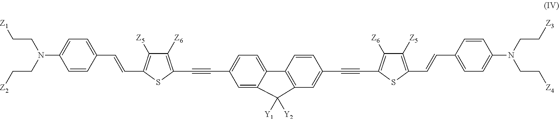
[Z1]CCN(CC[Z2])C1=CC=C(C=CC2=C([Z5])C([Z6])=C(C#CC3=CC=C4C(=C3)C([Y1])([Y2])C3=C4C=CC(C#CC4=C([Z6])C([Z5])=C(C=CC5=CC=C(N(CC[Z3])CC[Z4])C=C5)S4)=C3)S2)C=C1
